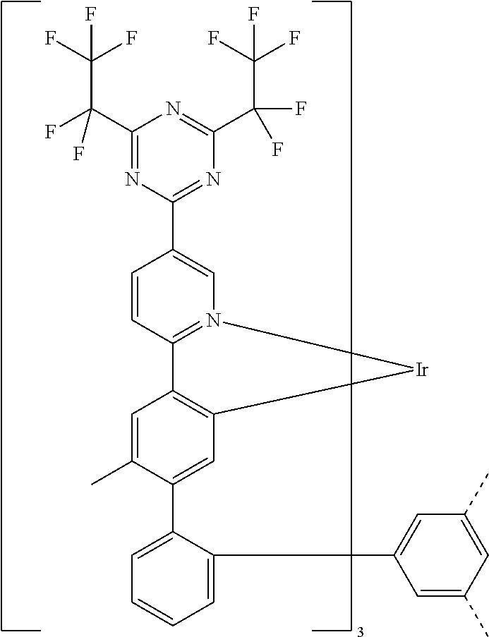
C1(C)=CC2=C(C=C1C1=CC=CC=C1C1=CC(C)=CC(C)=C1)[Ir]N1=C2C=CC(C2=NC(C(F)(F)C(F)(F)F)=NC(C(C(F)(F)F)(F)F)=N2)=C1
